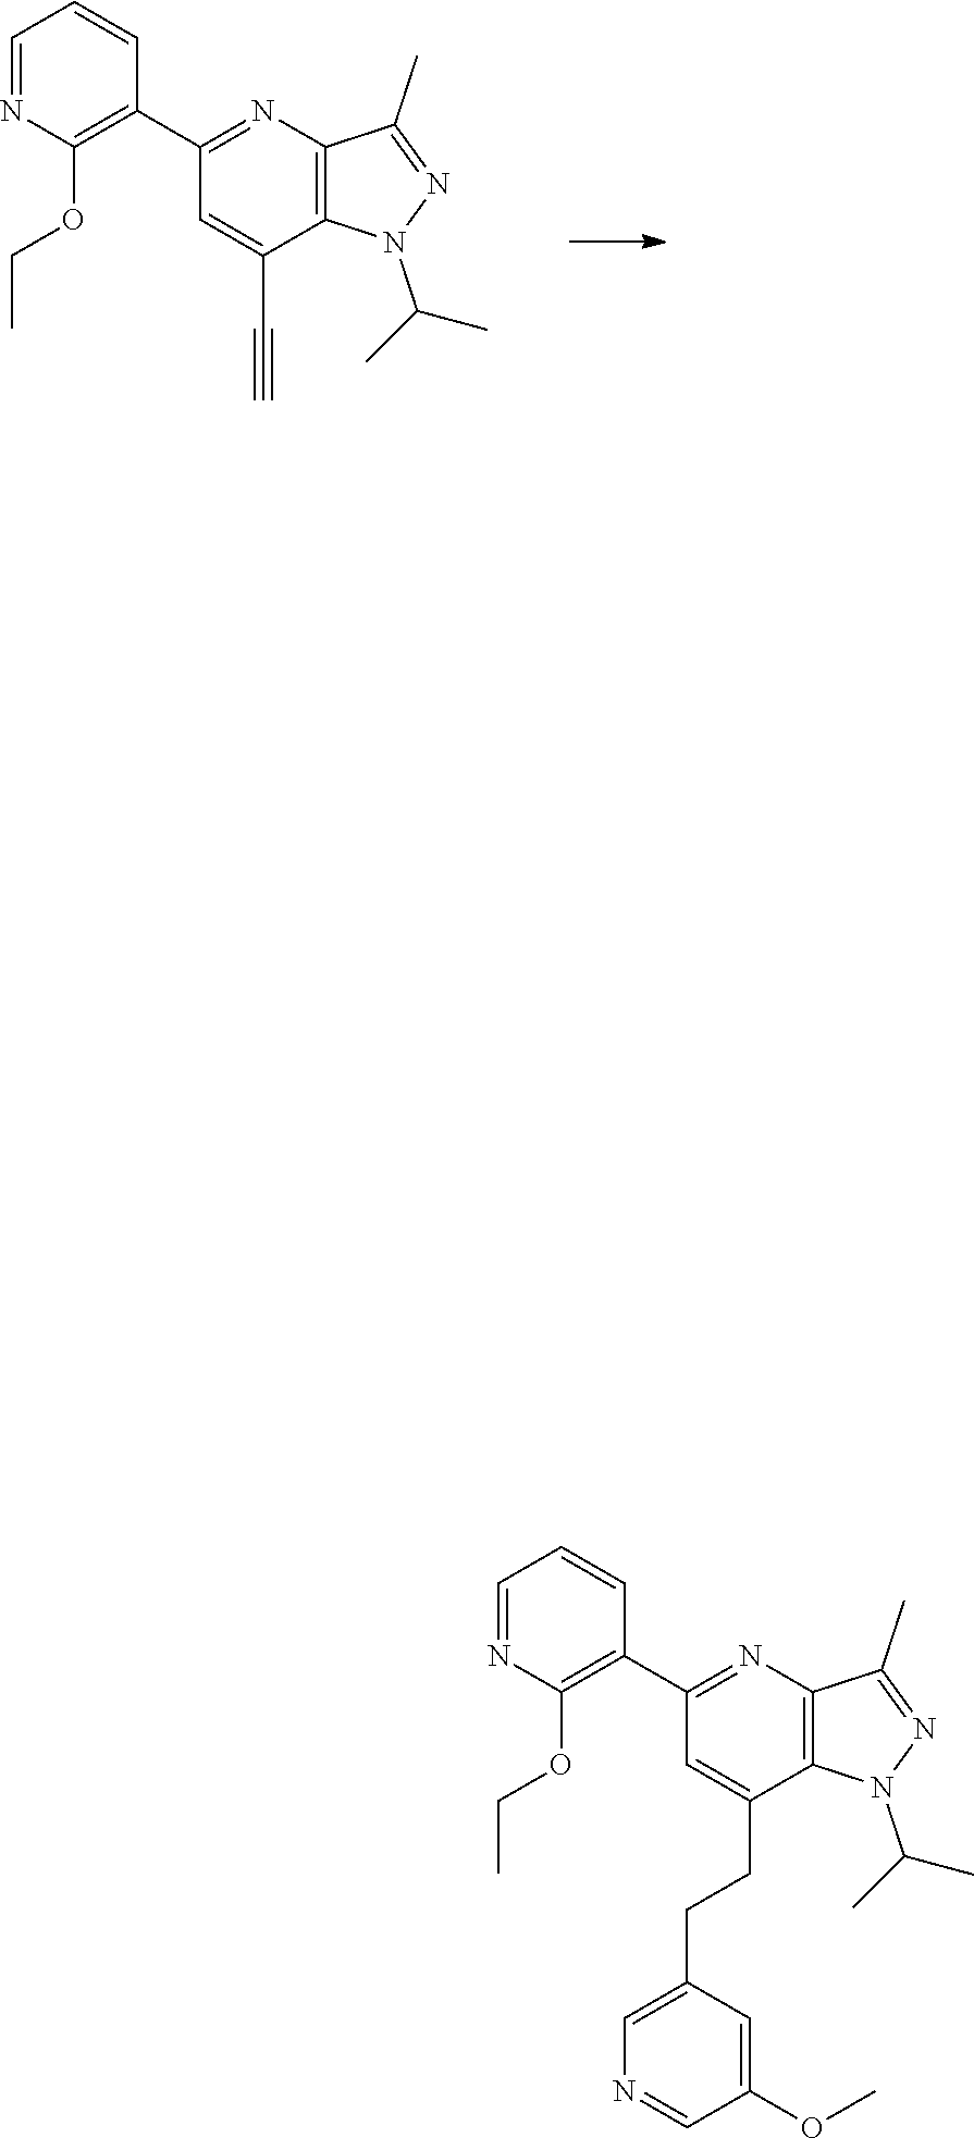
CC(N1C2=C(C(C)=N1)N=C(C1=C(OCC)N=CC=C1)C=C2C#C)C.CC(N1C2=C(C(C)=N1)N=C(C1=C(OCC)N=CC=C1)C=C2CCC1=CN=CC(OC)=C1)C
